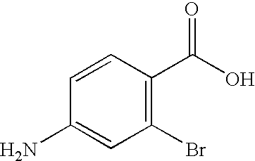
C1=CC(N)=CC(Br)=C1C(=O)O
